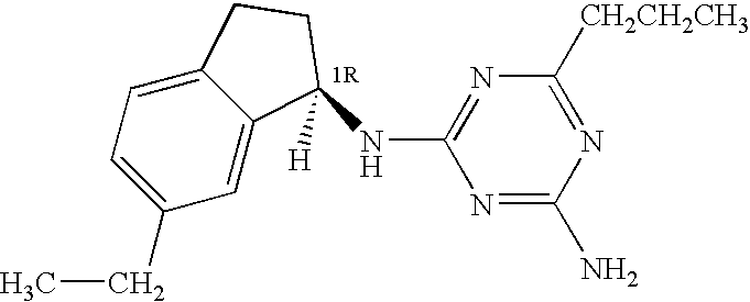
C1(CC)=CC=C2C(=C1)C(NC1=NC([CH2CH2CH3])=NC(N)=N1)([H])CC2
